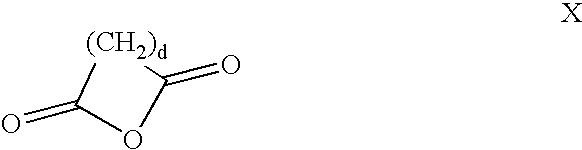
C1(=O)OC(=O)[(CH2)d]1
